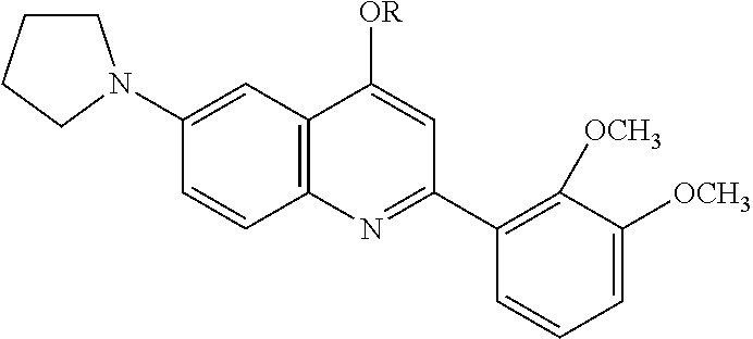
C12=C(C=C(N3CCCC3)C=C1)C([OR])=CC(C1=C([OCH3])C([OCH3])=CC=C1)=N2
